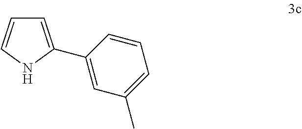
C1=C(C2=CC(C)=CC=C2)NC=C1
